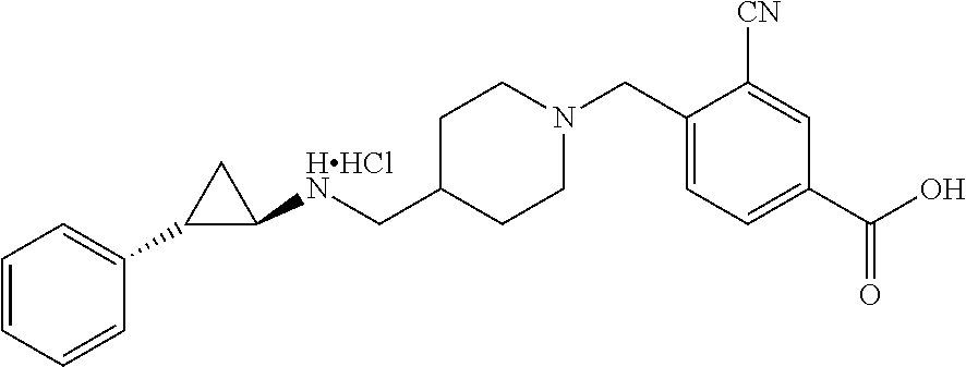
C1([HHClN]CC2CCN(CC3=CC=C(C(O)=O)C=C3[CN])CC2)C(C2=CC=CC=C2)C1
